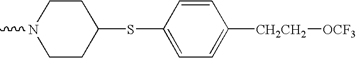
CN1CCC(SC2=CC=C([CH2CH2][OCF3])C=C2)CC1
